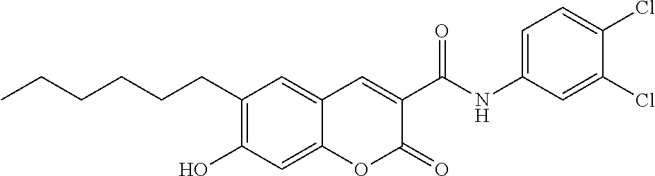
CCCCCCC1=C(O)C=C2C(=C1)C=C(C(NC1=CC=C(Cl)C(Cl)=C1)=O)C(=O)O2
